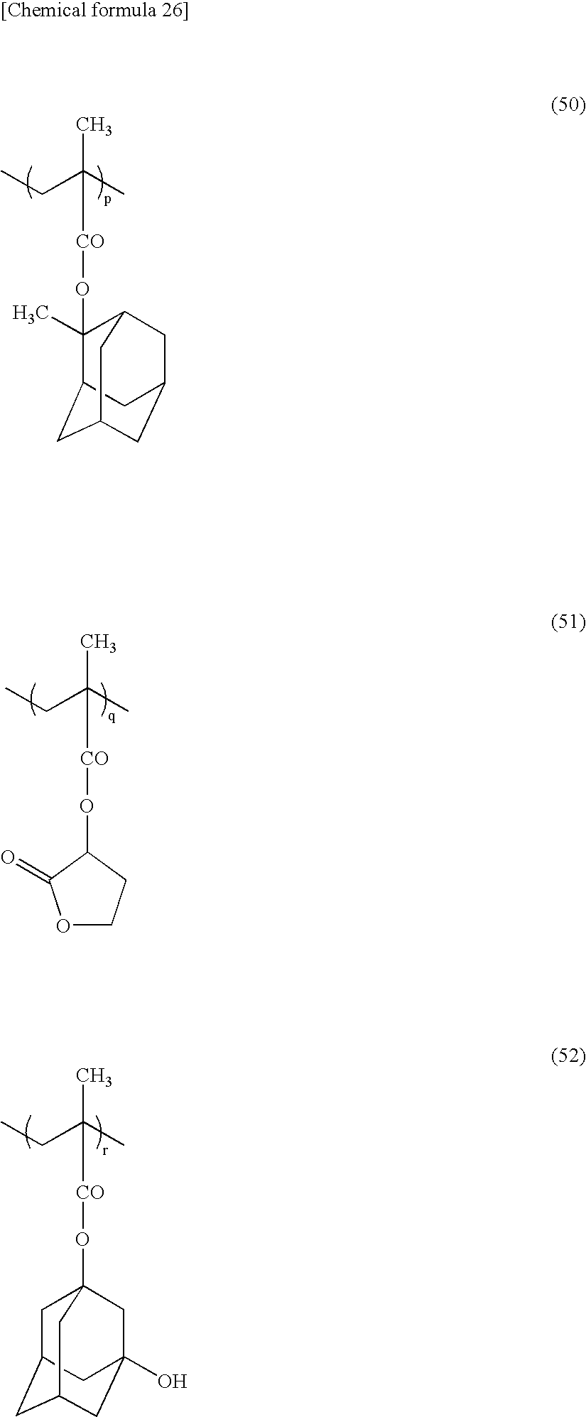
C1(O[CO]C(CC)(C)C)(C)C2CC3CC(CC1C3)C2.[CO](C(CC)(C)C)OC1CCOC1=O.[CO](C(CC)(C)C)OC12CC3CC(CC(O)(C1)C3)C2
